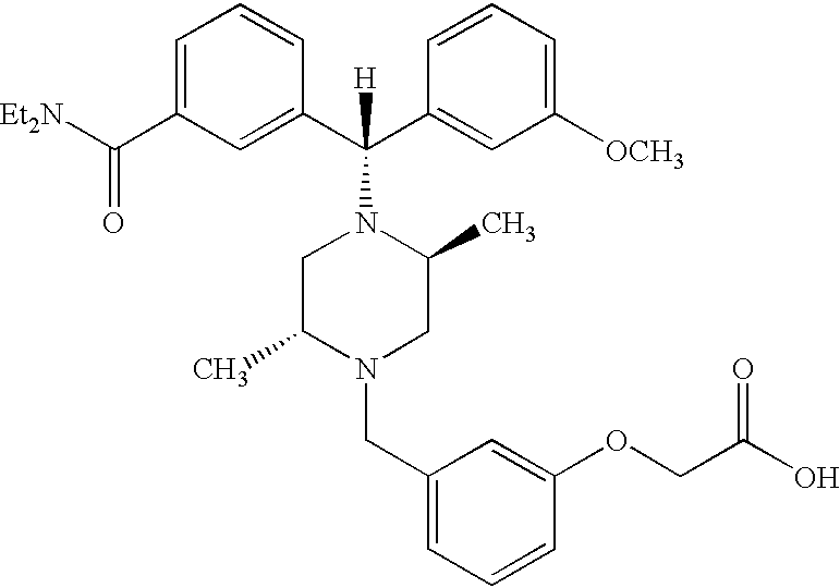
C1(C(C2=CC([OCH3])=CC=C2)(N2CC(C)N(CC3=CC=CC(OCC(O)=O)=C3)CC2C)[H])=CC(C([Et2N])=O)=CC=C1
